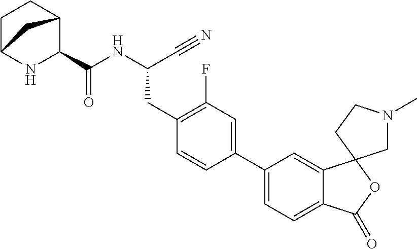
N(C(C#N)CC1=C(F)C=C(C2=CC=C3C(=C2)C2(OC3=O)CN(C)CC2)C=C1)C(=O)C1C2CCC(N1)C2
